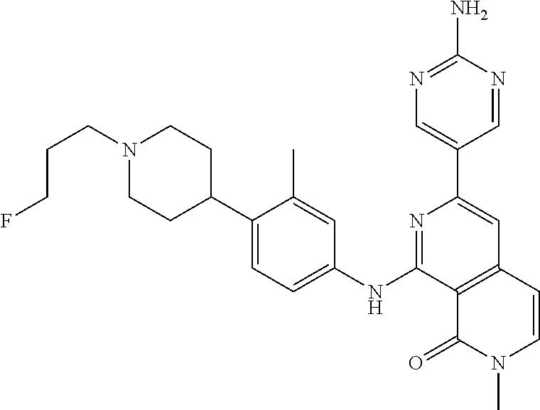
C12=C(C=CN(C)C1=O)C=C(C1=CN=C(N)N=C1)N=C2NC1=CC=C(C2CCN(CCCF)CC2)C(C)=C1
